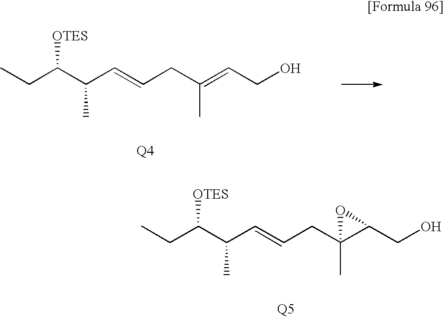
CCC(C(C=CCC1(C)C(CO)O1)C)[OTES].[Q5].CCC(C(C=CCC(=CCO)C)C)[OTES].[Q4]
